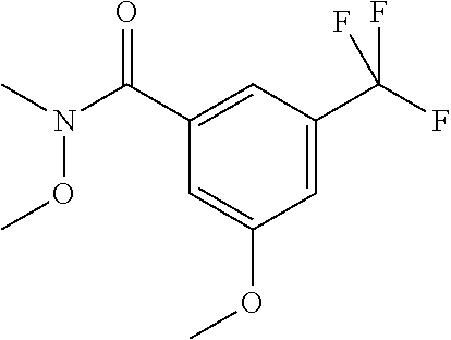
N(OC)(C(C1=CC(C(F)(F)F)=CC(OC)=C1)=O)C
